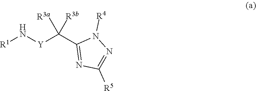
[R1]N[Y]C(C1=NC([R5])=NN1[R4])([R3a])[R3b]
